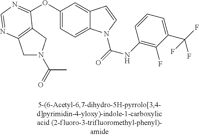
C1N(C(=O)C)CC2=C1N=CN=C2OC1=CC=C2C(=C1)C=CN2C(=O)NC1=C(F)C(C(F)(F)F)=CC=C1
